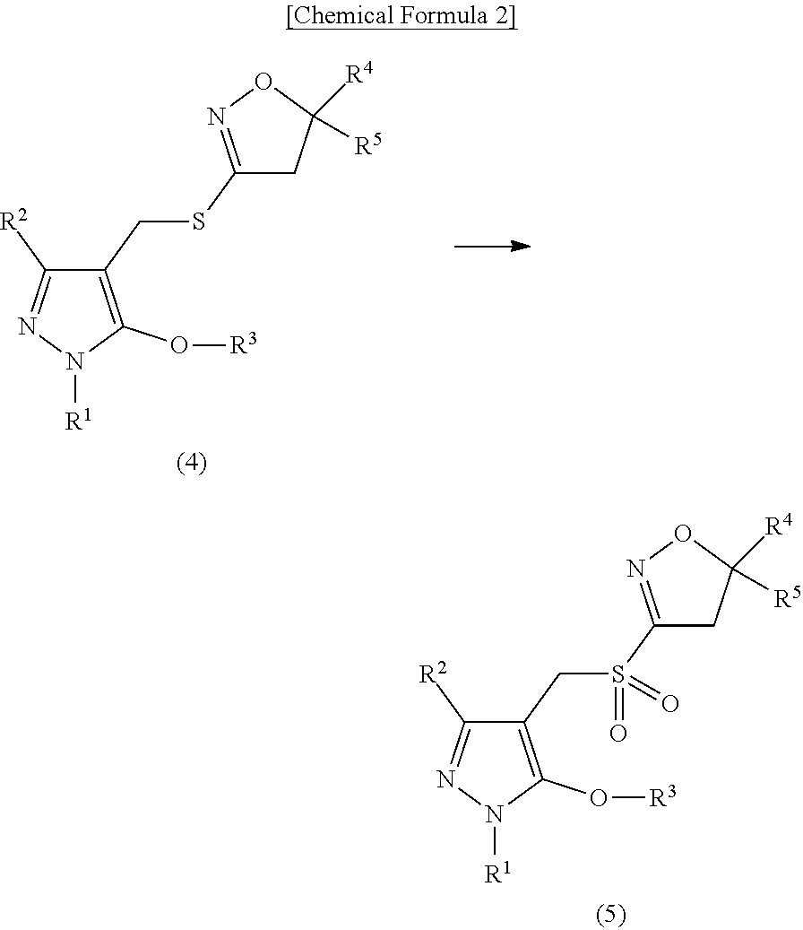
C1(SCC2=C(O[R3])N([R1])N=C2[R2])=NOC([R4])([R5])C1.C1(S(CC2=C(O[R3])N([R1])N=C2[R2])(=O)=O)=NOC([R4])([R5])C1
